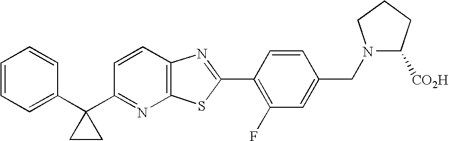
C1=CC=C(C2(C3=NC4=C(C=C3)N=C(C3=C(F)C=C(CN5C([CO2H])CCC5)C=C3)S4)CC2)C=C1
